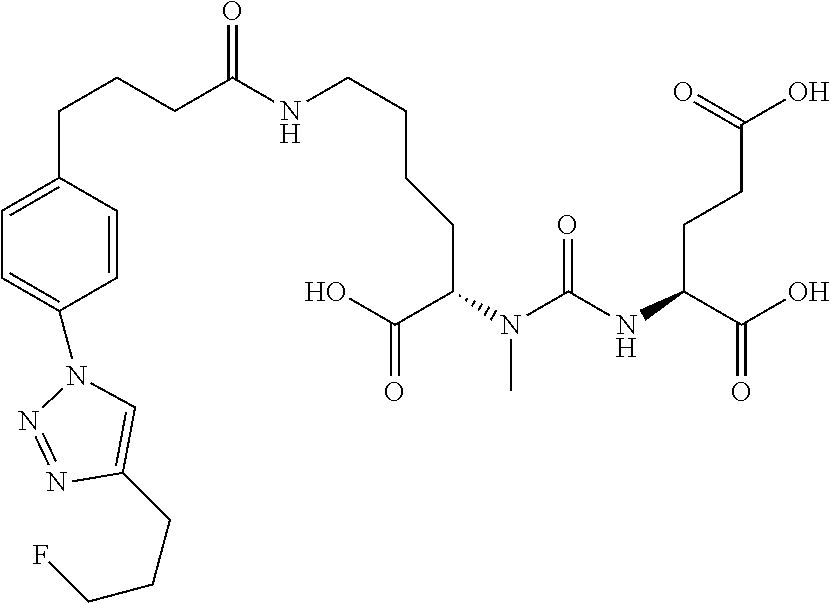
C(CC(N(C(NC(CCC(O)=O)C(O)=O)=O)C)C(O)=O)CCNC(CCCC1=CC=C(N2C=C(CCCF)N=N2)C=C1)=O
